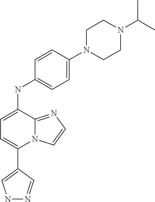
C1(C2=CC=C(NC3=CC=C(N4CCN(C(C)C)CC4)C=C3)C3=NC=CN23)=CNN=C1
